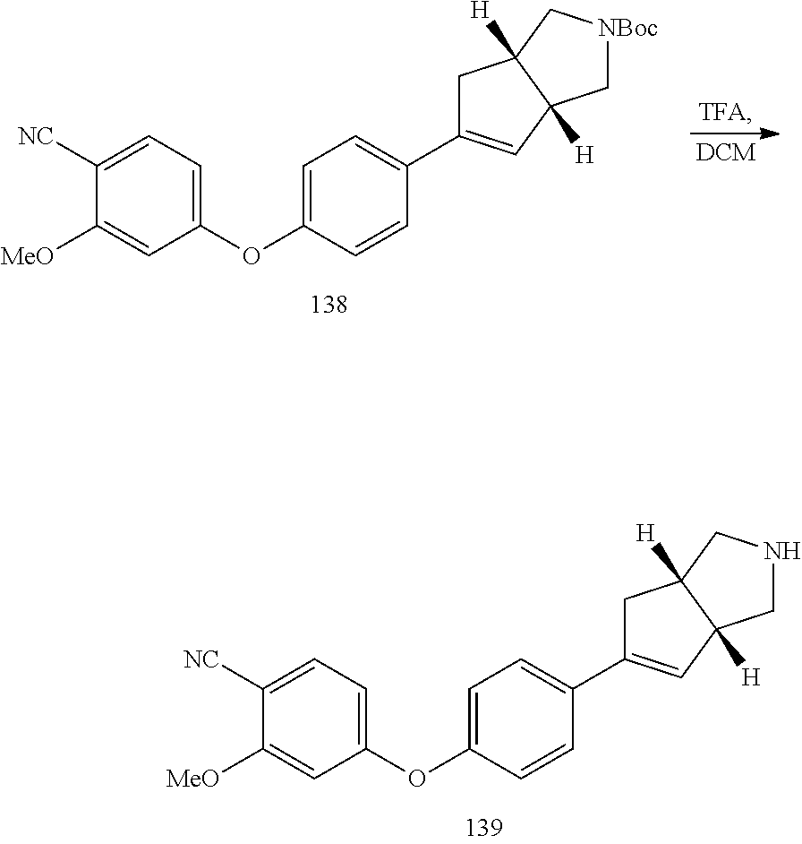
C1([NC])=CC=C(OC2=CC=C(C3=CC4([H])C([H])(C3)C[NBoc]C4)C=C2)C=C1[MeO].[TFA].[DCM].C1([NC])=CC=C(OC2=CC=C(C3=CC4([H])C([H])(C3)CNC4)C=C2)C=C1[MeO]
